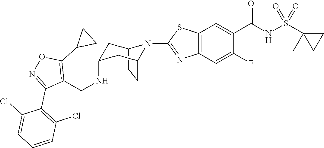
C12CCC(CC(NCC3=C(C4CC4)ON=C3C3=C(Cl)C=CC=C3Cl)C1)N2C1=NC2=C(C=C(C(NS(C3(C)CC3)(=O)=O)=O)C(F)=C2)S1
